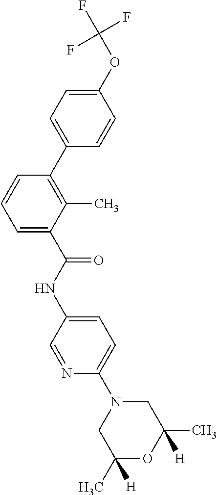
C1=C(C(NC2=CC=C(N3CC(C)([H])OC(C)([H])C3)N=C2)=O)C(C)=C(C2=CC=C(OC(F)(F)F)C=C2)C=C1
